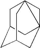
C1C2CC3CC4(CC14C3)C2
